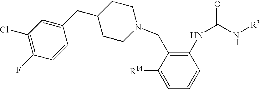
C1([R14])=CC=CC(NC(=O)N[R3])=C1CN1CCC(CC2=CC(Cl)=C(F)C=C2)CC1
